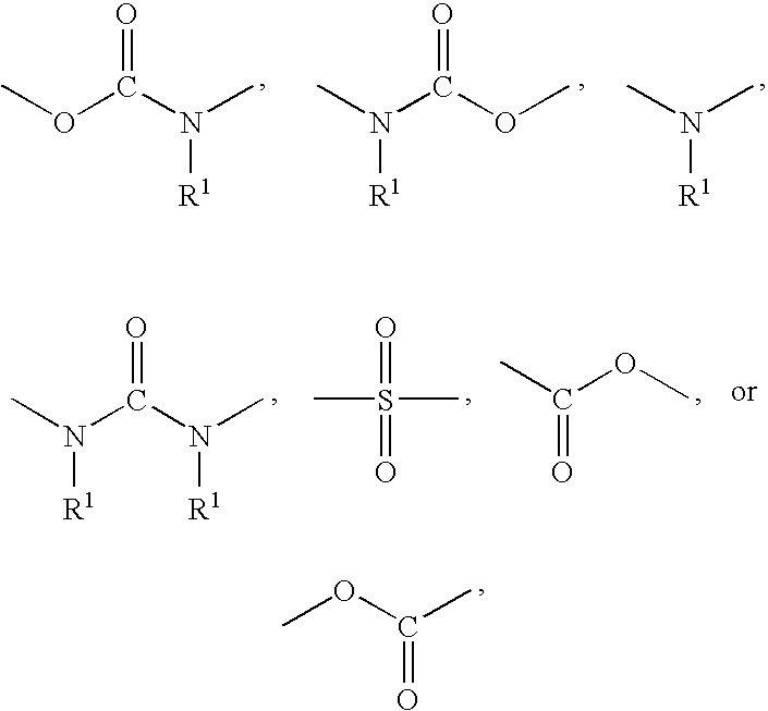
CN(C)[R1].COC(N(C)[R1])=O.COC(N(C)[R1])=O.CN(C(N(C)[R1])=O)[R1].S(=O)(=O)(C)C.COC(C)=O.COC(C)=O
